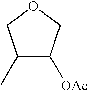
C1(C)C([OAc])COC1
